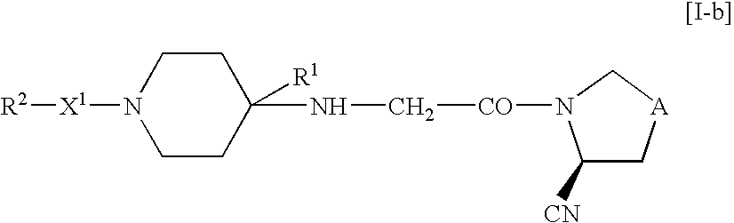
C1([CN])C[A]CN1[CO]CNC1([R1])CCN([X1][R2])CC1
